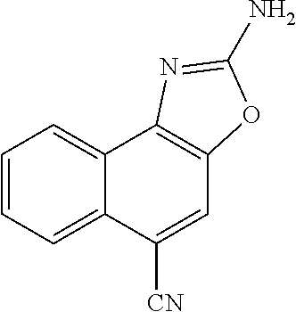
C12=CC=CC=C1C([CN])=CC1=C2N=C(N)O1
